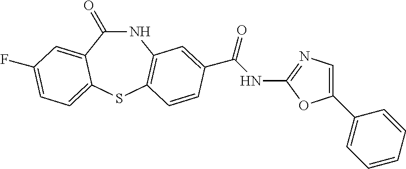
C1(=O)NC2=C(SC3=CC=C(F)C=C13)C=CC(C(NC1=NC=C(C3=CC=CC=C3)O1)=O)=C2
